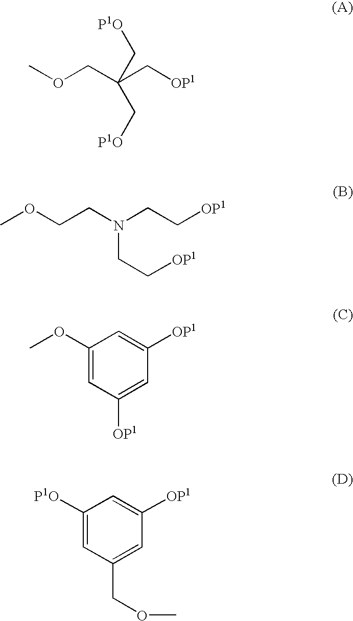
COCCN(CC[OP1])CC[OP1].C1([OP1])=CC(OC)=CC([OP1])=C1.C1([P1O])=CC(COC)=CC([OP1])=C1.O(CC(C[OP1])(C[P1O])C[P1O])C
